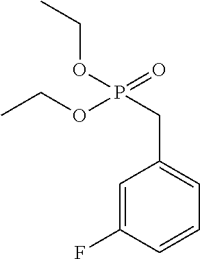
C1=C(F)C=CC=C1CP(OCC)(OCC)=O
